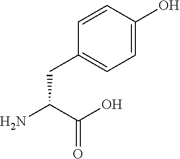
C(O)(=O)C(N)CC1=CC=C(O)C=C1
